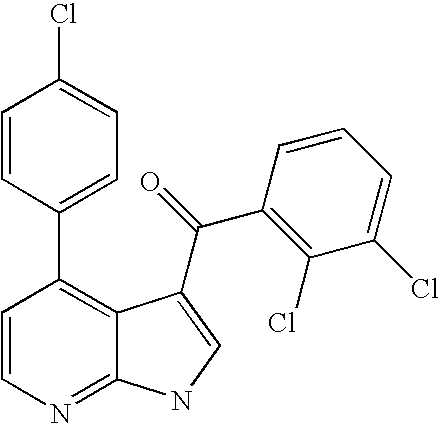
C1=CN=C2C(=C1C1=CC=C(Cl)C=C1)C(C(C1=C(Cl)C(Cl)=CC=C1)=O)=CN2
